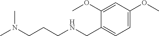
C(NCCCN(C)C)C1=CC=C(OC)C=C1OC
